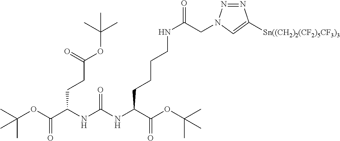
C(OC(C(NC(NC(C(OC(C)(C)C)=O)CCCCNC(=O)CN1N=NC([Sn((CH2)2(CF2)5CF3)3])=C1)=O)CCC(OC(C)(C)C)=O)=O)(C)(C)C
